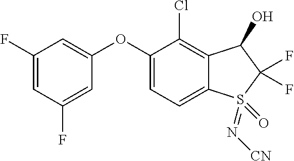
O(C1=CC(F)=CC(F)=C1)C1=CC=C2C(=C1Cl)C(O)C(F)(F)S2(=N[CN])=O
